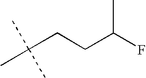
FC(CCC(C)(C)C)C
